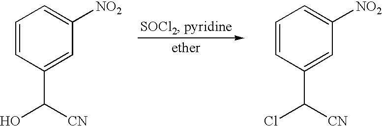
C1=CC(C(O)[CN])=CC([NO2])=C1.C1=CC(C(Cl)[CN])=CC([NO2])=C1
